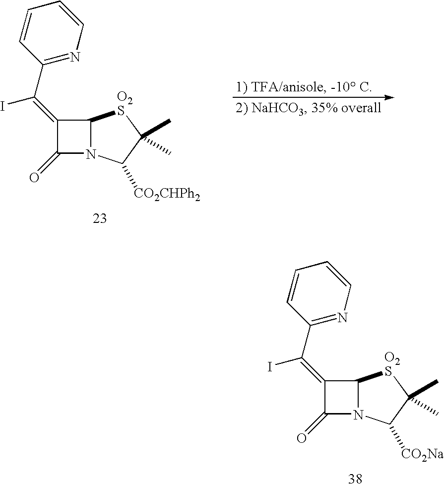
C1(=C(I)C2=NC=CC=C2)C(=O)N2C1[O2S]C(C)(C)C2[CO2CHPh2].C1(=C(I)C2=NC=CC=C2)C(=O)N2C1[O2S]C(C)(C)C2[CO2Na]
